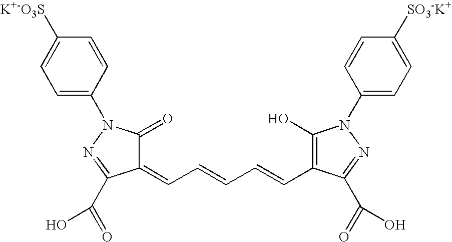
C1(N2C(=O)C(=CC=CC=CC3=C(O)N(C4=CC=C([SO3-K+])C=C4)N=C3C(=O)O)C(C(=O)O)=N2)=CC=C([K+-O3S])C=C1
